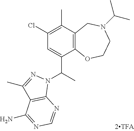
C12=C(C(C)=C(Cl)C=C1C(N1N=C(C)C3=C1N=CN=C3N)C)CN(C(C)C)CCO2
